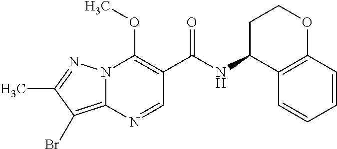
N12C(=C(Br)C(C)=N1)N=CC(C(=O)NC1C3=C(OCC1)C=CC=C3)=C2OC
